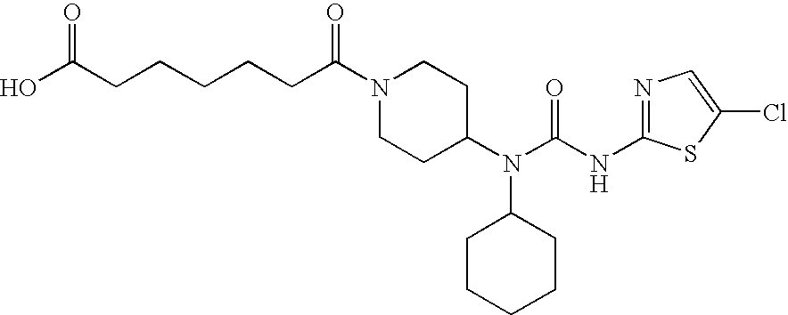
N1(C(CCCCCC(O)=O)=O)CCC(N(C(NC2=NC=C(Cl)S2)=O)C2CCCCC2)CC1
